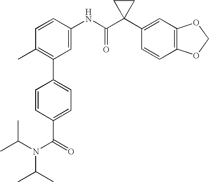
C1=CC(NC(C2(C3=CC4=C(C=C3)OCO4)CC2)=O)=CC(C2=CC=C(C(N(C(C)C)C(C)C)=O)C=C2)=C1C
